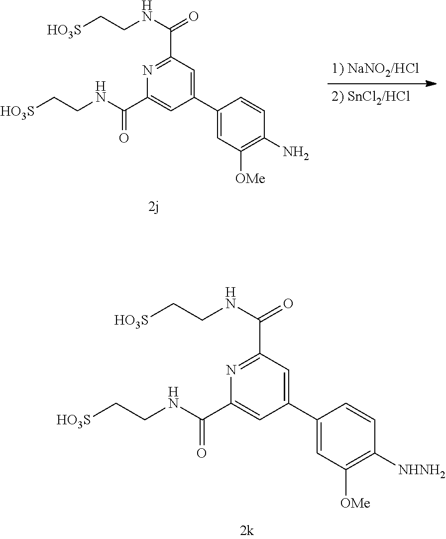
N1=C(C(NCC[HO3S])=O)C=C(C2=CC([OMe])=C([NHNH2])C=C2)C=C1C(NCC[HO3S])=O.N1=C(C(NCC[HO3S])=O)C=C(C2=CC([OMe])=C(N)C=C2)C=C1C(NCC[HO3S])=O
